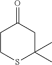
C1CSC(C)(C)CC1=O
